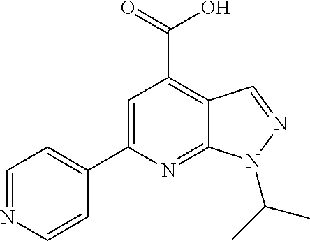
C1=C(C2=CC=NC=C2)N=C2C(=C1C(=O)O)C=NN2C(C)C
